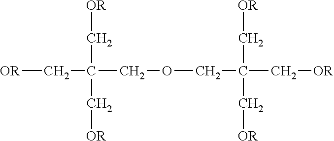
[OR]CC(C[OR])(C[OR])COCC(C[OR])(C[OR])C[OR]
